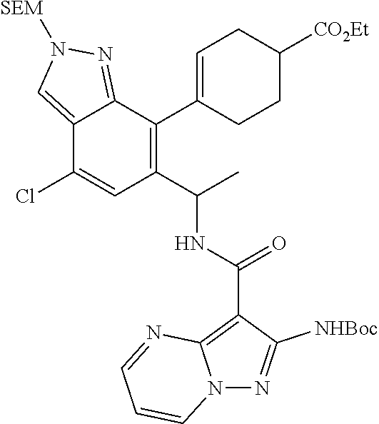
C12=CN([SEM])N=C1C(C1=CCC([CO2Et])CC1)=C(C(C)NC(C1=C3N(N=C1[NHBoc])C=CC=N3)=O)C=C2Cl
